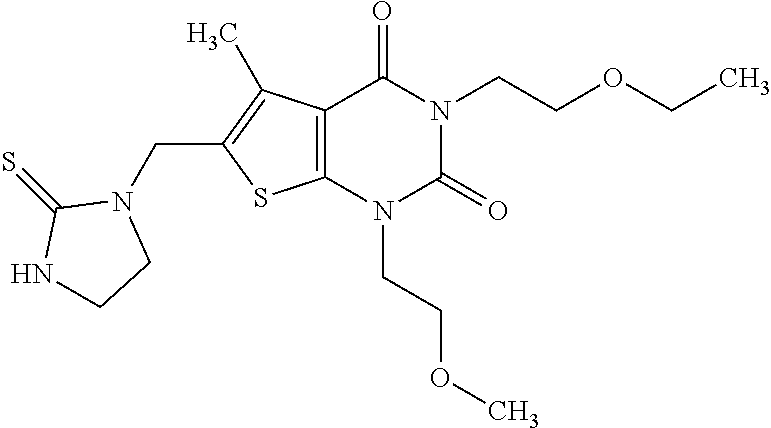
C12=C(N(CCOC)C(=O)N(CCOCC)C1=O)SC(CN1C(=S)NCC1)=C2C
